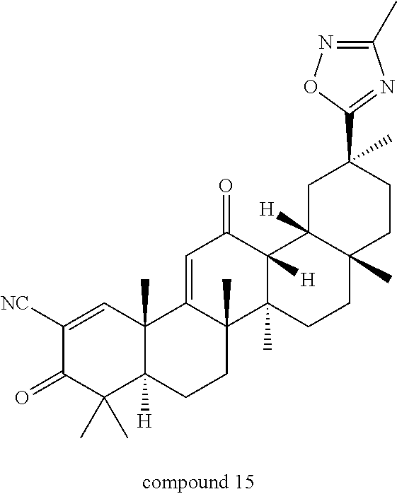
C1([NC])=CC2(C)C([H])(C(C)(C)C1=O)CCC1(C)C2=CC(=O)C2([H])C1(C)CCC1(C)C2([H])CC(C)(C2=NC(C)=NO2)CC1
